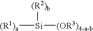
[(R1)a][Si]([(R2)b])[(OR3)4-a-b]
